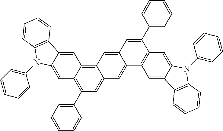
C1=C2C(=CC3=C4C(=CC(C5=CC=CC=C5)=C13)C=C1C(=C4)C=C(C3=CC=CC=C3)C3=C1C=C1C(=C3)N(C3=CC=CC=C3)C3=C1C=CC=C3)C1=C(N2C2=CC=CC=C2)C=CC=C1
